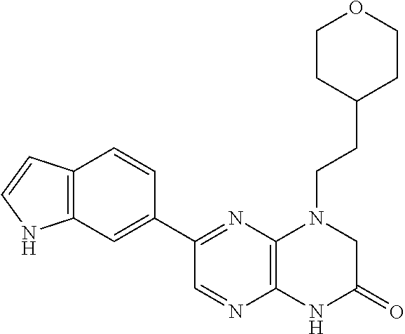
C12=C(N=C(C3=CC4=C(C=C3)C=CN4)C=N1)N(CCC1CCOCC1)CC(=O)N2
